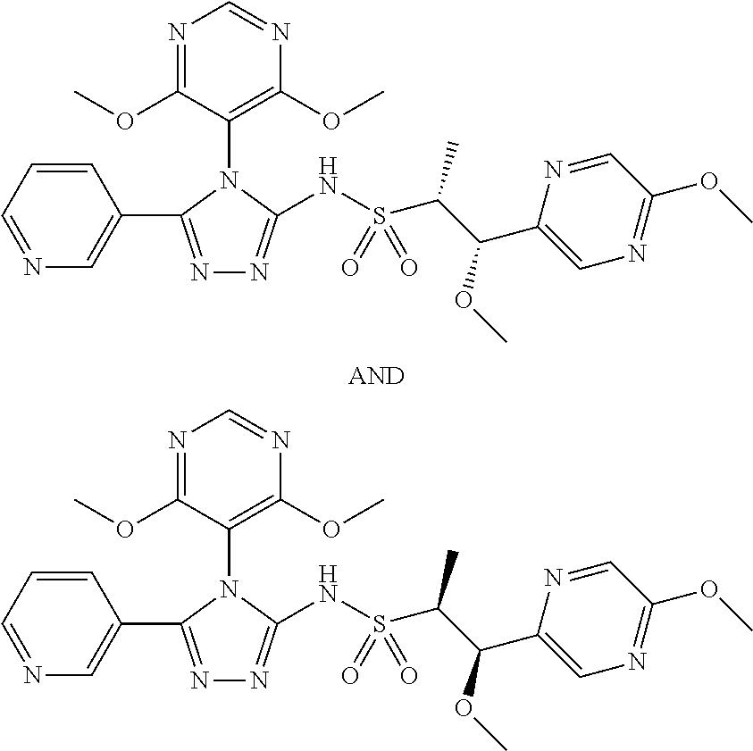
N1=C(C2=CN=CC=C2)N(C2=C(OC)N=CN=C2OC)C(NS(C(C(C2=CN=C(OC)C=N2)OC)C)(=O)=O)=N1.N1=C(C2=CN=CC=C2)N(C2=C(OC)N=CN=C2OC)C(NS(C(C(C2=CN=C(OC)C=N2)OC)C)(=O)=O)=N1
